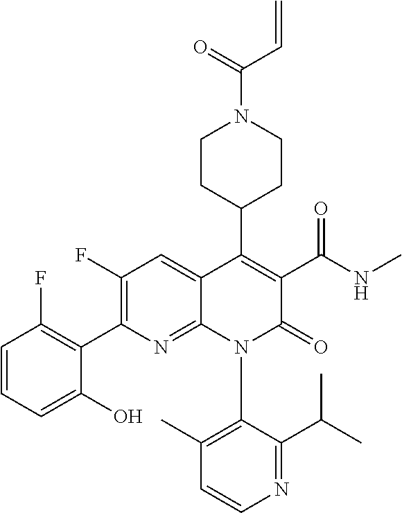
C1(F)=C(C2=C(F)C=CC=C2O)N=C2C(=C1)C(C1CCN(C(=O)C=C)CC1)=C(C(NC)=O)C(=O)N2C1=C(C)C=CN=C1C(C)C
